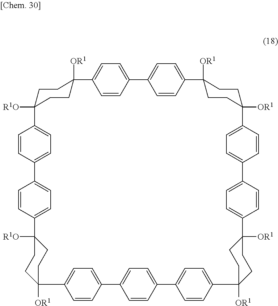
C12=CC=C(C=C1)C1([OR1])CCC([R1O])(C3=CC=C(C=C3)C3=CC=C(C=C3)C3([R1O])CCC([OR1])(C4=CC=C(C=C4)C4=CC=C(C=C4)C4([OR1])CCC([OR1])(C5=CC=C(C6=CC=C(C=C6)C6([OR1])CCC([OR1])(CC6)C6=CC=C(C7=CC=C2C=C7)C=C6)C=C5)CC4)CC3)CC1
